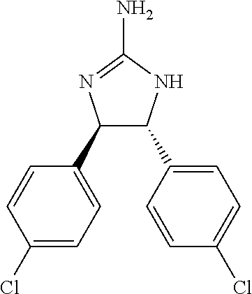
C1(C2=CC=C(Cl)C=C2)C(C2=CC=C(Cl)C=C2)NC(N)=N1
